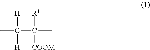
CC([H])([H])C(C)([R1])[COOM1]
